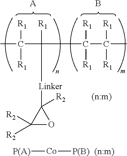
CC(C(C(C(C)([R1])[R1])([R1])[R1])([R1])[Linker]C1([R2])C([R2])([R2])O1)([R1])[R1].[A].B.[P(A)][Co][P(B)]
